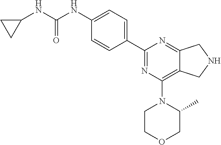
C1(NC(NC2CC2)=O)=CC=C(C2=NC(N3CCOCC3C)=C3C(=N2)CNC3)C=C1
